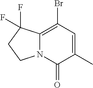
C12=C(Br)C=C(C)C(=O)N1CCC2(F)F
